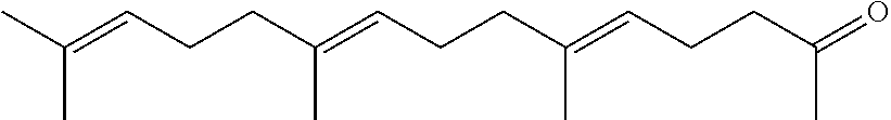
C(C=C(CCC=C(CCC=C(C)C)C)C)CC(=O)C
